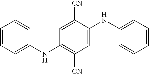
C1=CC=CC(NC2=C([CN])C=C(NC3=CC=CC=C3)C([CN])=C2)=C1
